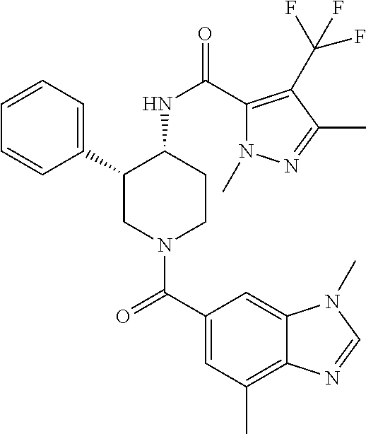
C1=CC=C(C2CN(C(C3=CC(C)=C4C(=C3)N(C)C=N4)=O)CCC2NC(=O)C2=C(C(F)(F)F)C(C)=NN2C)C=C1
